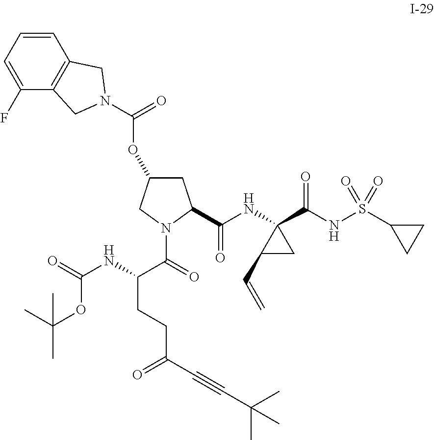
C1C(OC(=O)N2CC3=C(C=CC=C3F)C2)CN(C(=O)C(NC(=O)OC(C)(C)C)CCC(C#CC(C)(C)C)=O)C1C(NC1(C(NS(C2CC2)(=O)=O)=O)C(C=C)C1)=O
